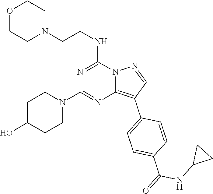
C1COCCN1CCNC1=NC(N2CCC(O)CC2)=NC2=C(C3=CC=C(C(=O)NC4CC4)C=C3)C=NN12
